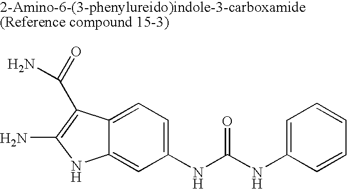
C12=CC=C(NC(NC3=CC=CC=C3)=O)C=C1NC(N)=C2C(=O)N
